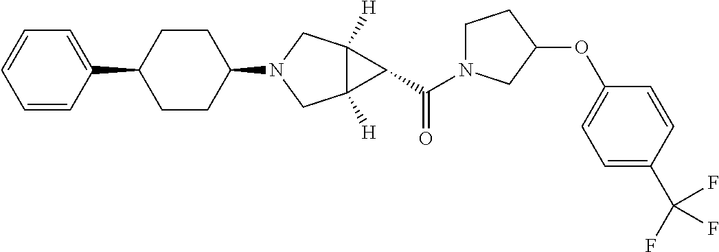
C1(C2CCC(N3CC4([H])C([H])(C3)C4C(N3CCC(OC4=CC=C(C(F)(F)F)C=C4)C3)=O)CC2)=CC=CC=C1
